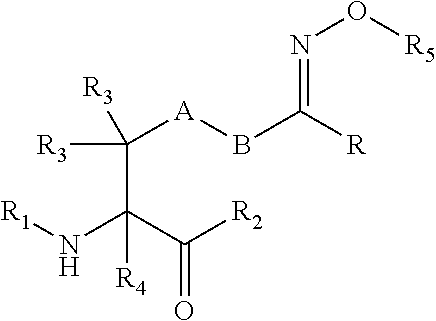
[A](BC(=NO[R5])[R])C(C(N[R1])(C([R2])=O)[R4])([R3])[R3]
